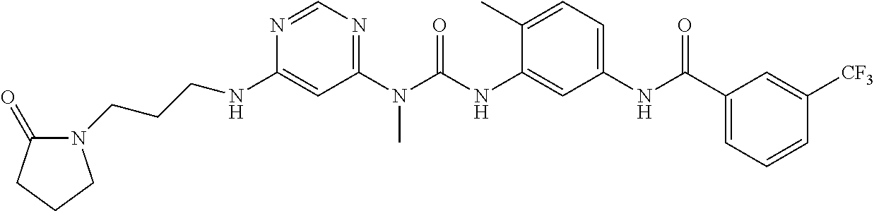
C(NC1=CC(N(C(NC2=CC(NC(C3=CC=CC([CF3])=C3)=O)=CC=C2C)=O)C)=NC=N1)CCN1C(=O)CCC1
